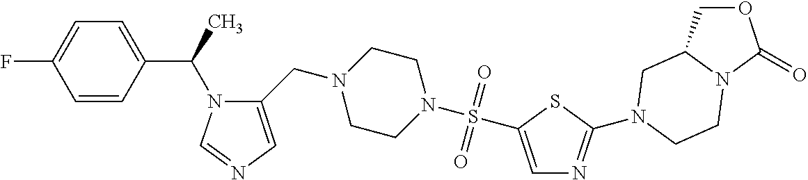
C1(C(N2C(CN3CCN(S(=O)(=O)C4=CN=C(N5CC6COC(=O)N6CC5)S4)CC3)=CN=C2)C)=CC=C(F)C=C1
